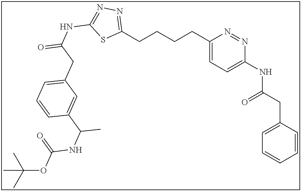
C1(CCCCC2=CC=C(NC(CC3=CC=CC=C3)=O)N=N2)=NN=C(NC(=O)CC2=CC=CC(C(NC(=O)OC(C)(C)C)C)=C2)S1
